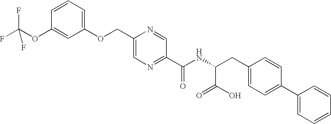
C1(CC(NC(C2=NC=C(COC3=CC=CC(OC(F)(F)F)=C3)N=C2)=O)C(=O)O)=CC=C(C2=CC=CC=C2)C=C1
